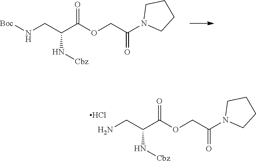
C1CN(C(COC(C(CN[Boc])N[Cbz])=O)=O)CC1.C1CN(C(COC(C(CN)N[Cbz])=O)=O)CC1.Cl
